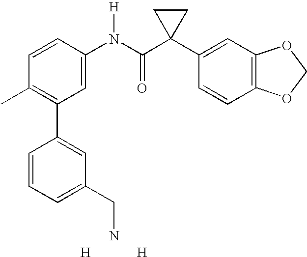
C1=CC(N(C(C2(C3=CC4=C(C=C3)OCO4)CC2)=O)[H])=CC(C2=CC(CN)=CC=C2)=C1C.[H].[H]
